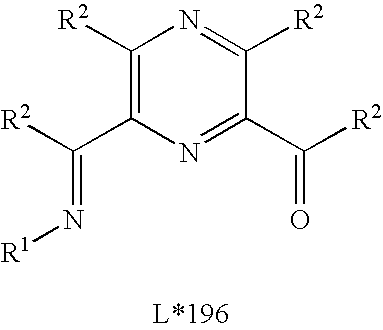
C1([R2])=C(C([R2])=N[R1])N=C(C([R2])=O)C([R2])=N1
